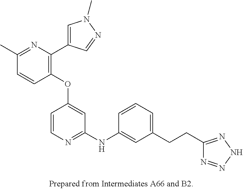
C1(OC2=CC(NC3=CC(CCC4=NNN=N4)=CC=C3)=NC=C2)=C(C2=CN(C)N=C2)N=C(C)C=C1
